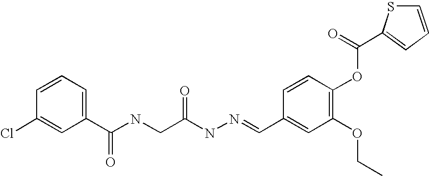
C1(Cl)=CC(C(NCC(NN=CC2=CC(OCC)=C(OC(=O)C3=CC=CS3)C=C2)=O)=O)=CC=C1
